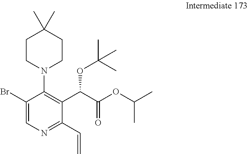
BrC1=CN=C(C=C)C(C(C(OC(C)C)=O)OC(C)(C)C)=C1N1CCC(C)(C)CC1
